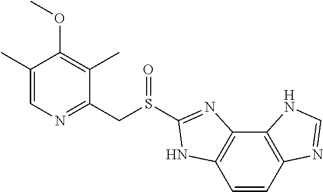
C1(C)=CN=C(CS(C2=NC3=C(C=CC4=C3NC=N4)N2)=O)C(C)=C1OC
